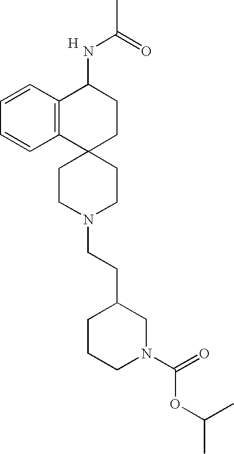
C1CN(CCC2CCCN(C(=O)OC(C)C)C2)CCC12CCC(NC(=O)C)C1=C2C=CC=C1.[H]
